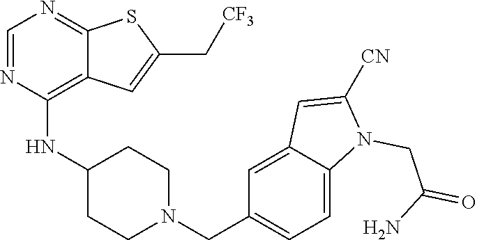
C1=NC(NC2CCN(CC3=CC=C4C(=C3)C=C([CN])N4CC(=O)N)CC2)=C2C(=N1)SC(C[CF3])=C2
